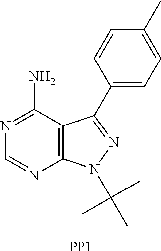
C12=C(C(N)=NC=N1)C(C1=CC=C(C)C=C1)=NN2C(C)(C)C.[PP1]
